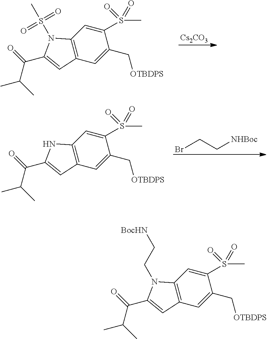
C12=C(C=C(C[OTBDPS])C(S(C)(=O)=O)=C1)C=C(C(C(C)C)=O)N2S(C)(=O)=O.[Cs2CO3].C12=C(C=C(C[OTBDPS])C(S(C)(=O)=O)=C1)C=C(C(C(C)C)=O)N2.BrCC[NHBoc].C12=C(C=C(C[OTBDPS])C(S(C)(=O)=O)=C1)C=C(C(C(C)C)=O)N2CC[BocHN]
